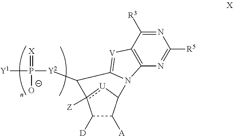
C1([D])C([A])C2[U]c1([Z])C([Y2]P([Y1])(=[X])[O-])C1=[V]C3=C(N=C([R5])N=C3[R3])N21
